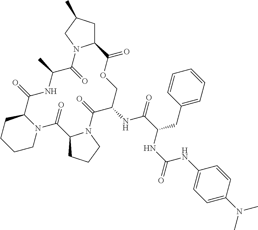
C12CC(C)CN1C(=O)C(C)NC(=O)C1CCCCN1C(=O)C1CCCN1C(=O)C(NC(=O)C(CC1=CC=CC=C1)NC(=O)NC1=CC=C(N(C)C)C=C1)COC2=O
